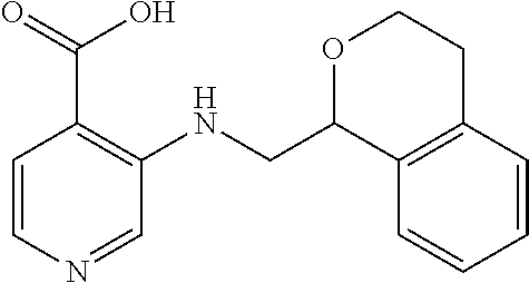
C1=CN=CC(NCC2C3=C(CCO2)C=CC=C3)=C1C(=O)O
